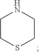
C1CSCCN1
